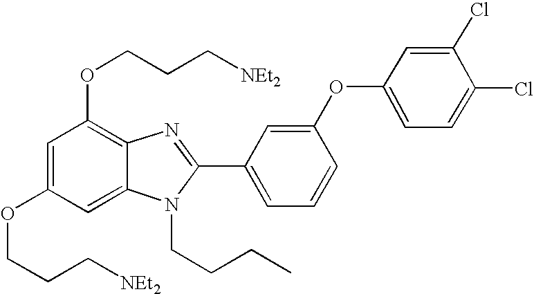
C1=C(OCCC[NEt2])C=C2C(=C1OCCC[NEt2])N=C(C1=CC=CC(OC3=CC=C(Cl)C(Cl)=C3)=C1)N2CCCC
